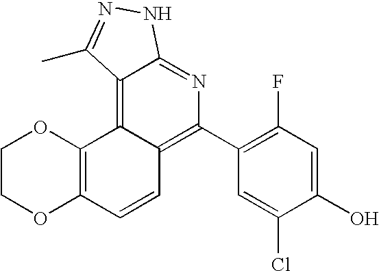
C1COC2=C(O1)C1=C3C(=NC(C4=C(F)C=C(O)C(Cl)=C4)=C1C=C2)NN=C3C
